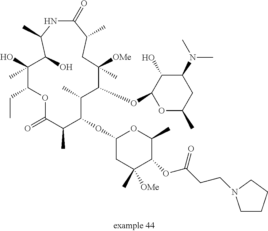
C1(OC2C(C)C(OC3OC(C)CC(N(C)C)C3O)C([OMe])(C)CC(C)C(=O)NC(C)C(O)C(C)(O)C(CC)OC(=O)C2C)CC(C)([OMe])C(OC(CCN2CCCC2)=O)C(C)O1
